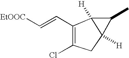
C1(C=C[EtOOC])=C(Cl)CC2([H])C1([H])C2C
